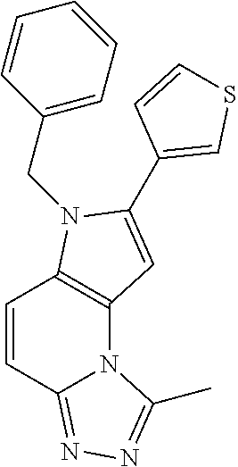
C12=C(N(CC3=CC=CC=C3)C(C3=CSC=C3)=C1)C=CC1=NN=C(C)N21
